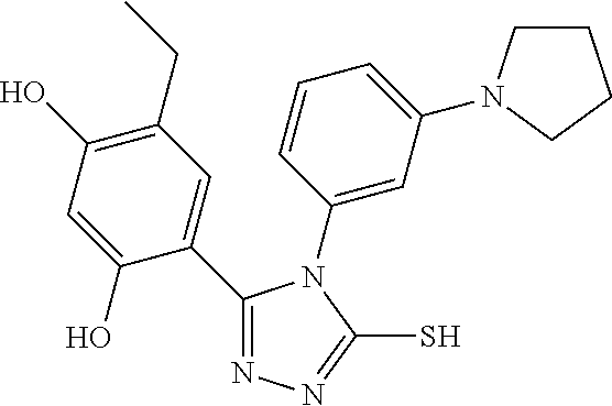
C1(CC)=C(O)C=C(O)C(C2=NN=C(S)N2C2=CC(N3CCCC3)=CC=C2)=C1
